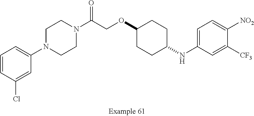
C1=CC(Cl)=CC(N2CCN(C(COC3CCC(NC4=CC=C([NO2])C([CF3])=C4)CC3)=O)CC2)=C1
